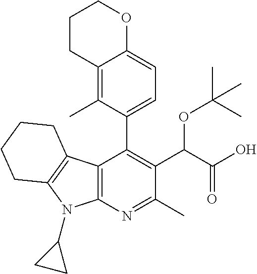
C12=C(N=C(C)C(C(C(O)=O)OC(C)(C)C)=C1C1=CC=C3C(=C1C)CCCO3)N(C1CC1)C1=C2CCCC1
